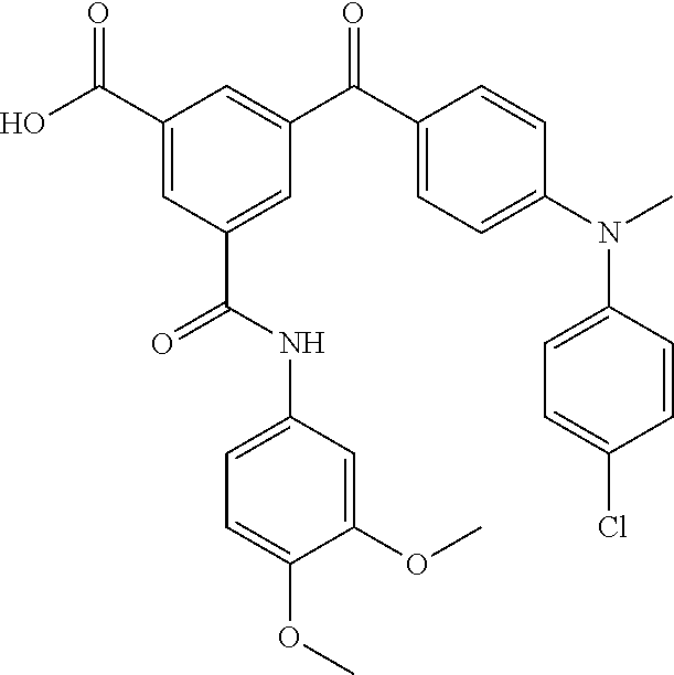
O=C(C1=CC(C(NC2=CC=C(OC)C(OC)=C2)=O)=CC(C(C2=CC=C(N(C)C3=CC=C(Cl)C=C3)C=C2)=O)=C1)O
